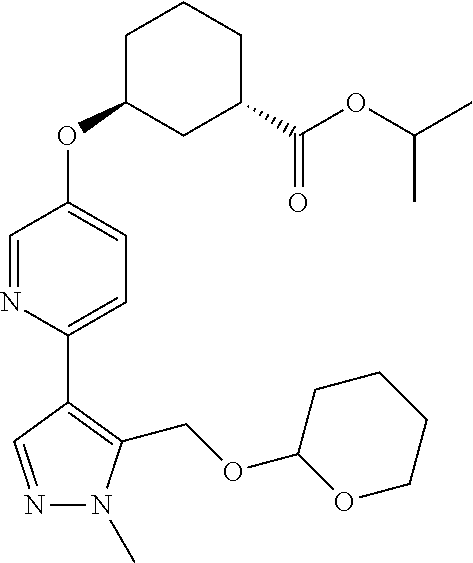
C1=NC(C2=C(COC3OCCCC3)N(C)N=C2)=CC=C1OC1CC(C(OC(C)C)=O)CCC1
